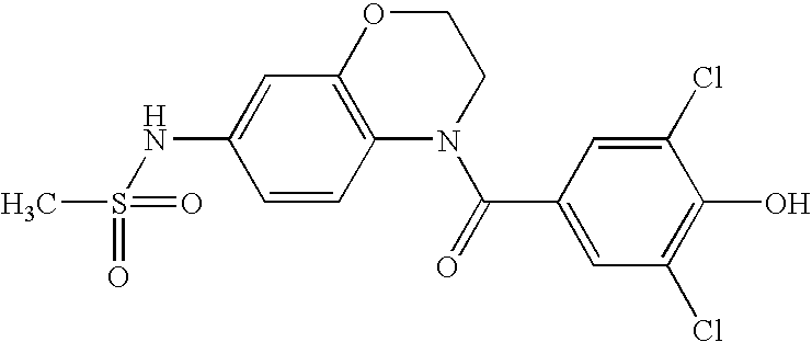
C1OC2=C(N(C(=O)C3=CC(Cl)=C(O)C(Cl)=C3)C1)C=CC(NS(C)(=O)=O)=C2
